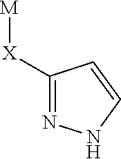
[M][X]C1=NNC=C1
